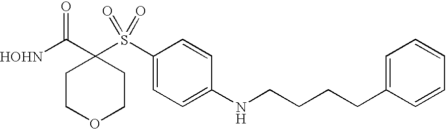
[HOHN]C(C1(S(C2=CC=C(NCCCCC3=CC=CC=C3)C=C2)(=O)=O)CCOCC1)=O
